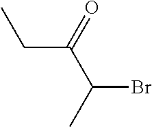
C(C(=O)C(Br)C)C
